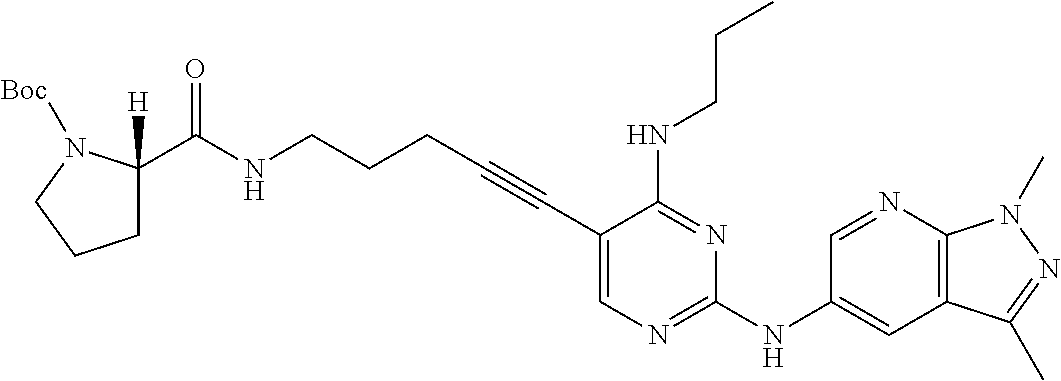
C(NCCCC#CC1=CN=C(NC2=CC3=C(N=C2)N(C)N=C3C)N=C1NCCC)(=O)C1([H])CCCN1[Boc]
